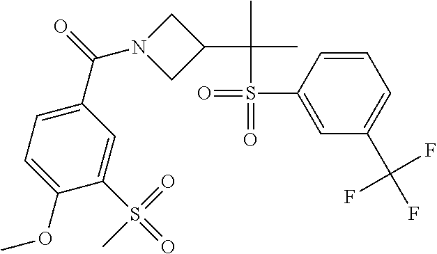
C1(C(=O)N2CC(C(C)(C)S(=O)(C3=CC(C(F)(F)F)=CC=C3)=O)C2)=CC=C(OC)C(S(=O)(=O)C)=C1
